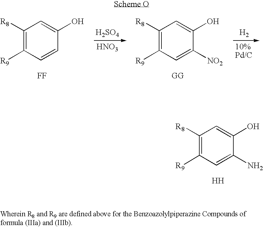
C1([R8])=C([R9])C=CC(O)=C1.[FF].[H2SO4].[HNO3].C1([R8])=C([R9])C=C([NO2])C(O)=C1.[GG].[H2].[10% Pd/C].C1([R8])=C([R9])C=C(N)C(O)=C1.[H]
